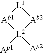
[L1]1[Ab1][L2]([Ap1])([Ap2])[Ab2]1
